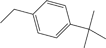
C1=CC(CC)=CC=C1C(C)(C)C
